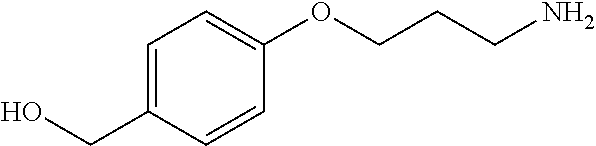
C1=C(CO)C=CC(OCCCN)=C1
